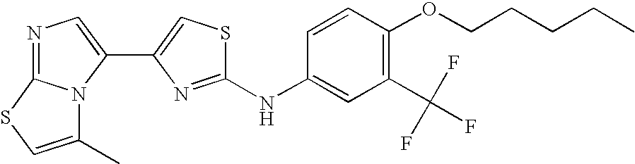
N1=C2N(C(C3=CSC(NC4=CC(C(F)(F)F)=C(OCCCCC)C=C4)=N3)=C1)C(C)=CS2
